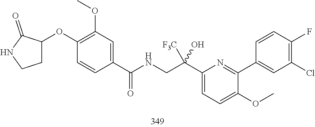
C1(Cl)=C(F)C=CC(C2=NC(C(CNC(C3=CC(OC)=C(OC4CCNC4=O)C=C3)=O)([F3C])O)=CC=C2OC)=C1
